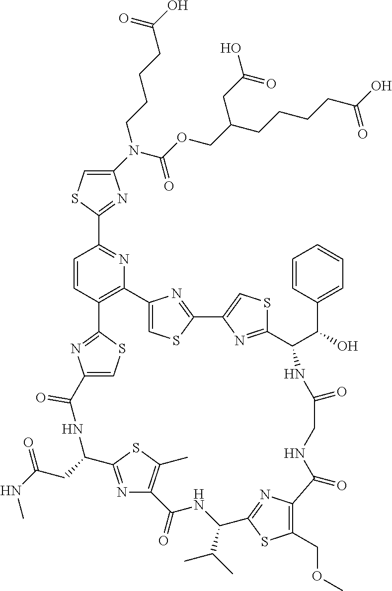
C1(N(C(OCC(CCCCC(O)=O)CC(O)=O)=O)CCCCC(=O)O)=CSC(C2=NC3=C(C=C2)C2=NC(=CS2)C(=O)NC(CC(=O)NC)C2=NC(=C(C)S2)C(=O)NC(C(C)C)C2=NC(=C(COC)S2)C(=O)NCC(=O)NC(C(C2=CC=CC=C2)O)C2=NC(=CS2)C2=NC3=CS2)=N1
